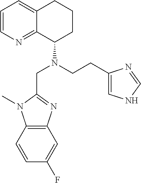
C1(CN(C2CCCC3=CC=CN=C23)CCC2=CNC=N2)=NC2=C(N1C)C=CC(F)=C2
